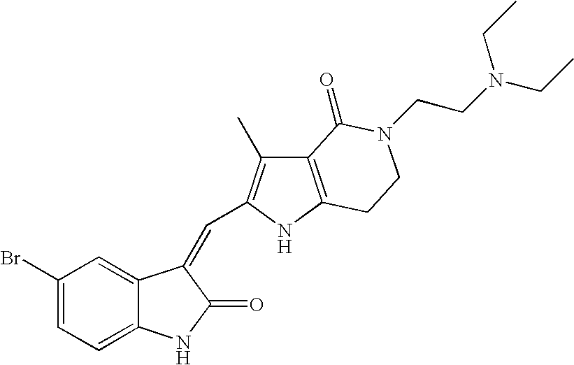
C1=C(Br)C=C2C(=C1)NC(=O)C2=CC1=C(C)C2=C(N1)CCN(CCN(CC)CC)C2=O
